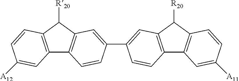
C12=C(C([R20])C3=C1C=CC(C1=CC4=C(C5=C(C4[R20])C=CC([A11])=C5)C=C1)=C3)C=CC([A12])=C2
